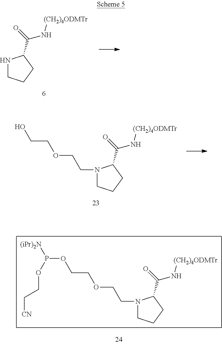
N1(CCOCCO)CCCC1C(N[(CH2)4ODMTr])=O.N1(CCOCCOP([(iPr)2N])OCC[CN])CCCC1C(N[(CH2)4ODMTr])=O.N1CCCC1C(N[(CH2)4ODMTr])=O
